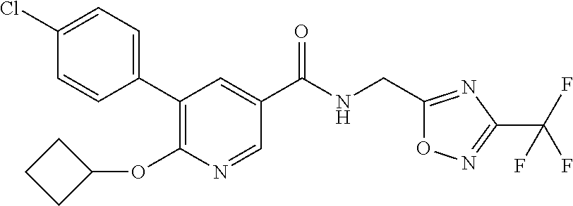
C1=C(Cl)C=CC(C2=C(OC3CCC3)N=CC(C(NCC3=NC(C(F)(F)F)=NO3)=O)=C2)=C1
